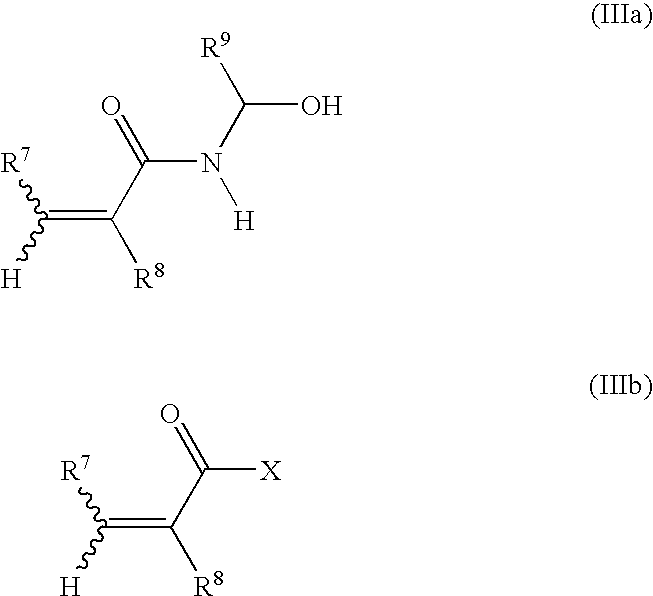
C(=C(C(=O)N(C([R9])O)[H])[R8])([H])[R7].C(=C(C(=O)[X])[R8])([H])[R7]
